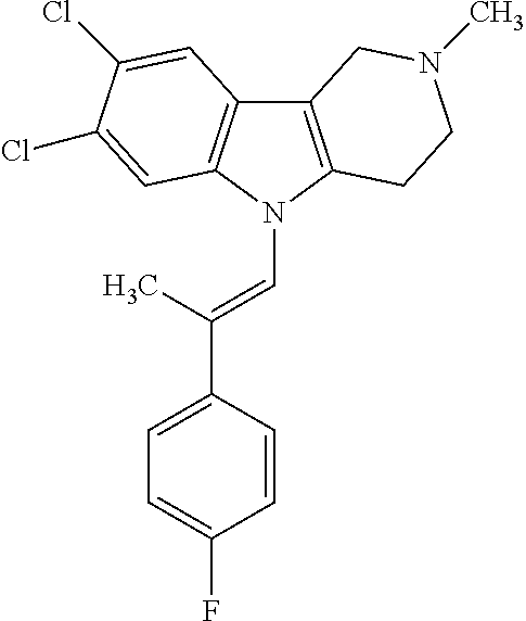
C12=C(N(C=C(C3=CC=C(F)C=C3)C)C3=C1C=C(Cl)C(Cl)=C3)CCN(C)C2
